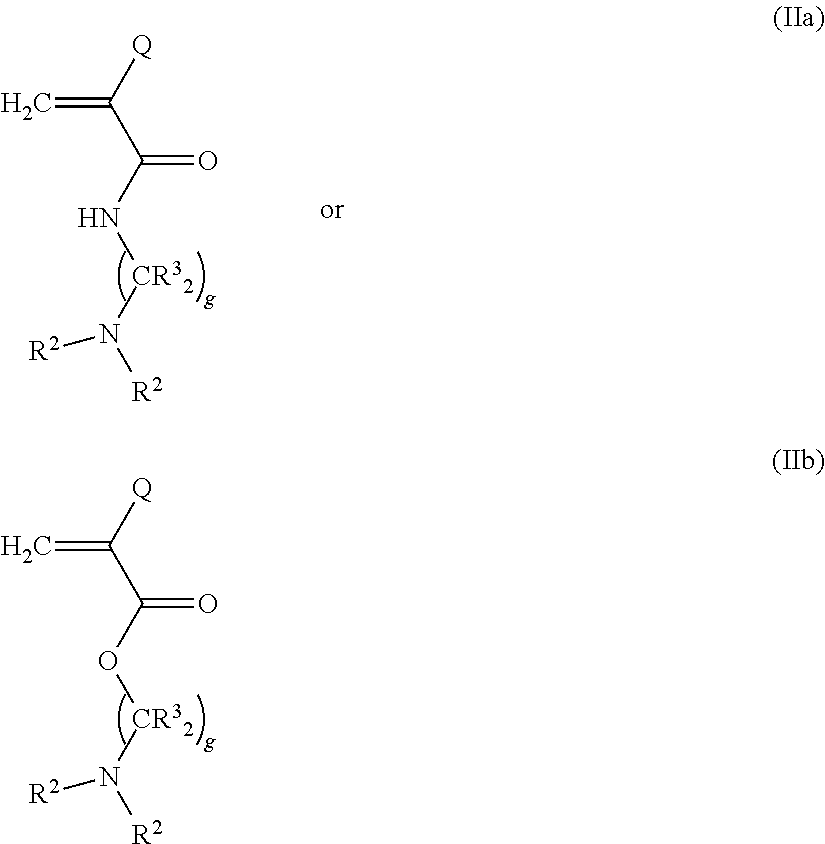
C=C([Q])C(N[CR32]N([R2])[R2])=O.C=C([Q])C(O[CR32]N([R2])[R2])=O
